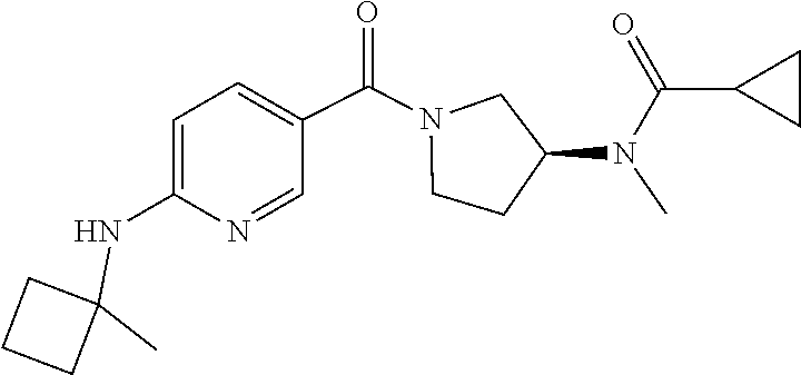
C1=C(NC2(C)CCC2)N=CC(C(=O)N2CCC(N(C)C(=O)C3CC3)C2)=C1
